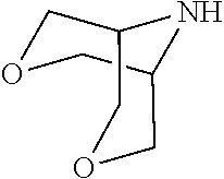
N1C2COCC1COC2
